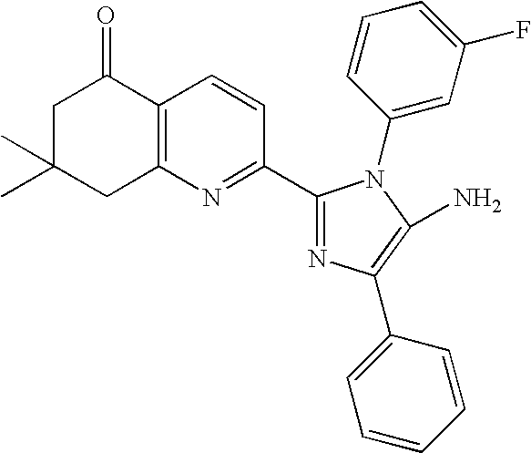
C1C(C)(C)CC2=C(C1=O)C=CC(C1=NC(C3=CC=CC=C3)=C(N)N1C1=CC(F)=CC=C1)=N2
